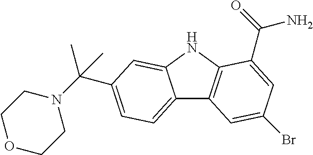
C12=CC=C(C(N3CCOCC3)(C)C)C=C1NC1=C2C=C(Br)C=C1C(=O)N
